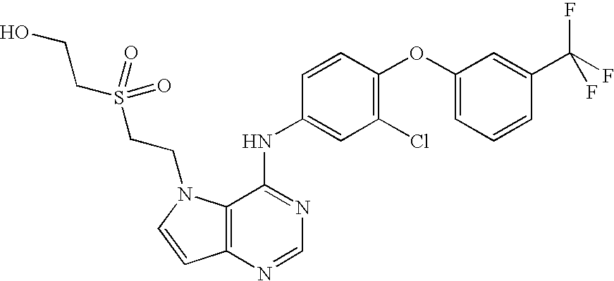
C12=C(N=CN=C1NC1=CC(Cl)=C(OC3=CC=CC(C(F)(F)F)=C3)C=C1)C=CN2CCS(CCO)(=O)=O
